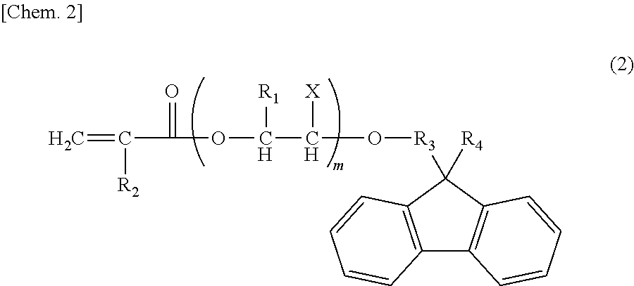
C12=C(C([R4])([R3]OC(C([R1])OC(=O)C([R2])=C)[X])C3=C1C=CC=C3)C=CC=C2
